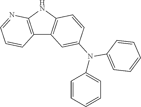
C12=C(NC3=C1C=C(N(C1=CC=CC=C1)C1=CC=CC=C1)C=C3)N=CC=C2
